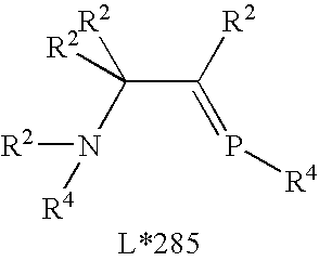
P(=C(C(N([R2])[R4])([R2])[R2])[R2])[R4]
